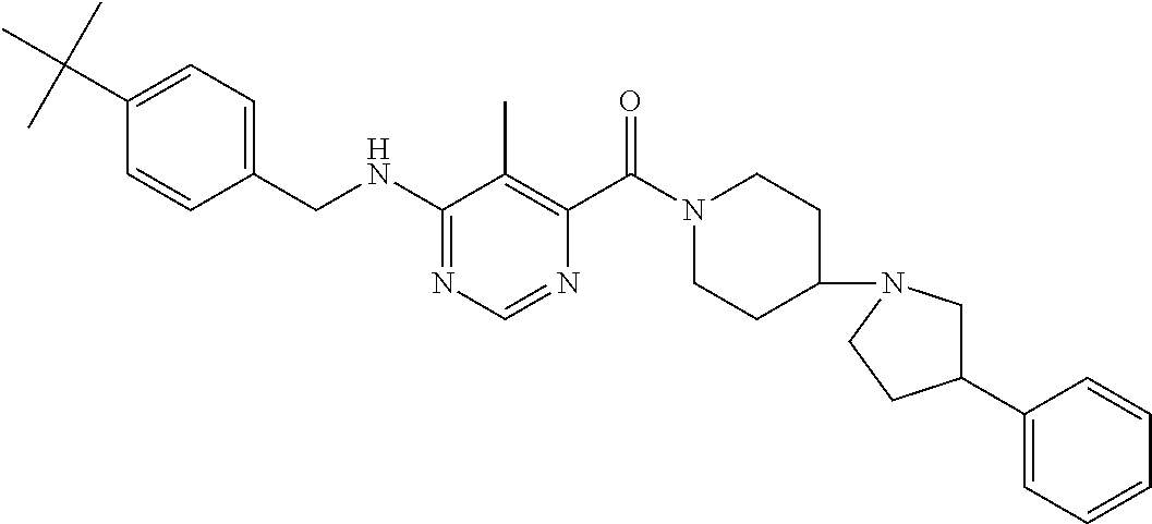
C1(NCC2=CC=C(C(C)(C)C)C=C2)=NC=NC(C(N2CCC(N3CC(C4=CC=CC=C4)CC3)CC2)=O)=C1C
